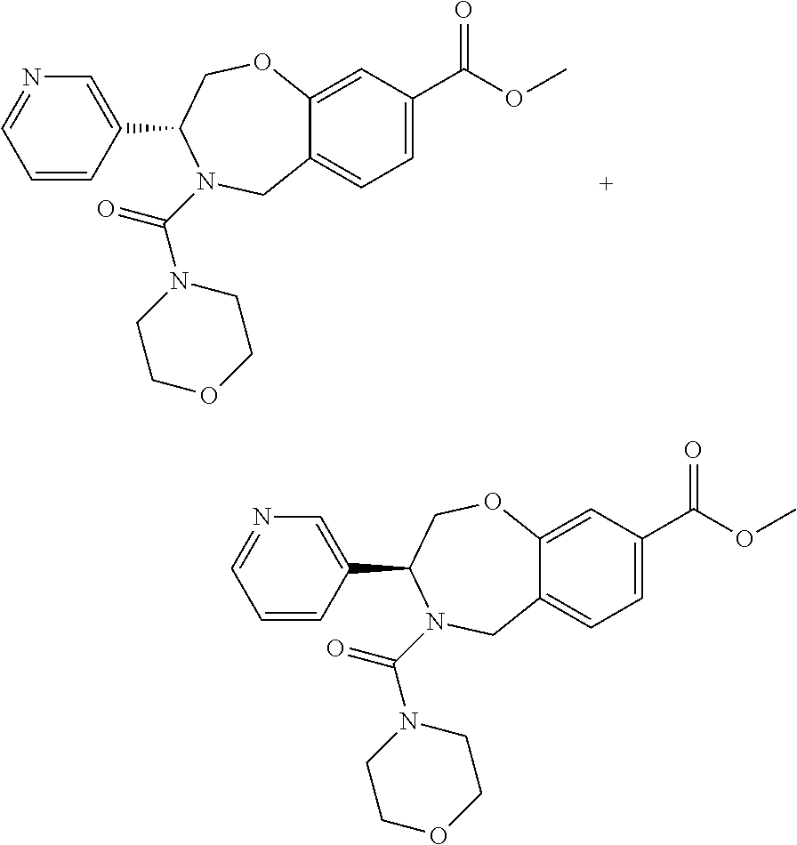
C1=CC(C2N(C(=O)N3CCOCC3)CC3=CC=C(C(OC)=O)C=C3OC2)=CN=C1.C1=CC(C2N(C(=O)N3CCOCC3)CC3=CC=C(C(OC)=O)C=C3OC2)=CN=C1
